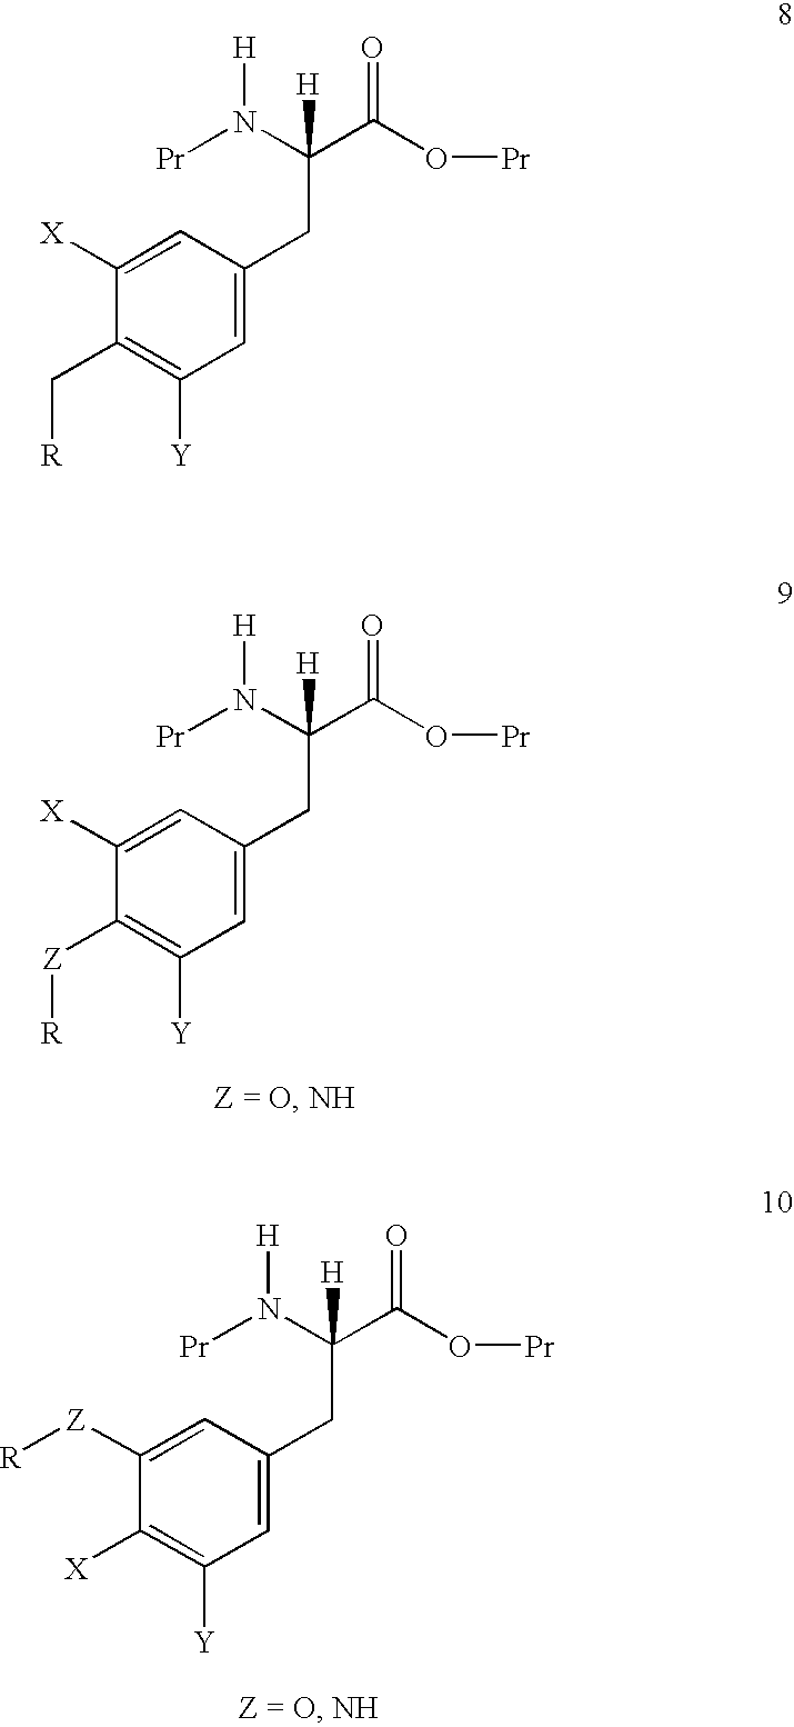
C1([X])=CC(CC(C(O[Pr])=O)(N([Pr])[H])[H])=CC([Y])=C1[Z][R].C1([Z][R])=CC(CC(C(O[Pr])=O)(N([Pr])[H])[H])=CC([Y])=C1[X].C1([X])=CC(CC(C(O[Pr])=O)(N([Pr])[H])[H])=CC([Y])=C1C[R]
